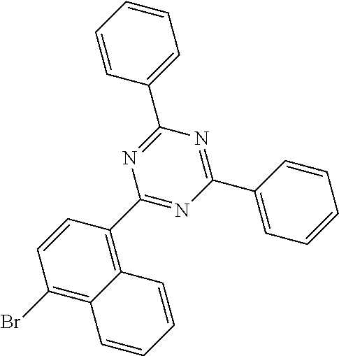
C1(Br)=C2C(=C(C3=NC(C4=CC=CC=C4)=NC(C4=CC=CC=C4)=N3)C=C1)C=CC=C2
